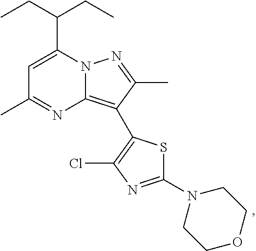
C12=C(C3=C(Cl)N=C(N4CCOCC4)S3)C(C)=NN1C(C(CC)CC)=CC(C)=N2
